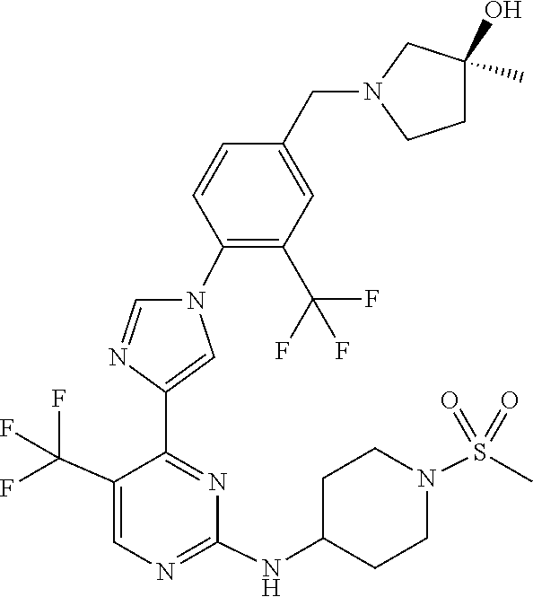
C1(CN2CCC(O)(C)C2)=CC(C(F)(F)F)=C(N2C=C(C3=NC(NC4CCN(S(=O)(=O)C)CC4)=NC=C3C(F)(F)F)N=C2)C=C1
